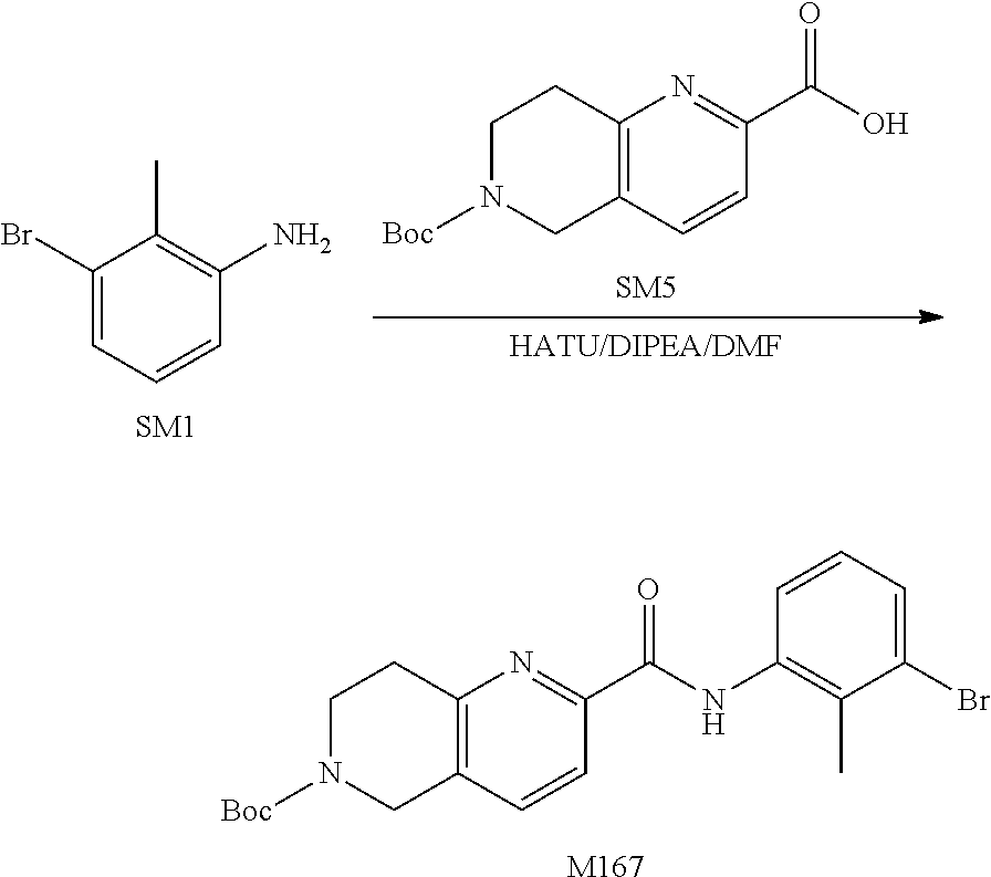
C1N([Boc])CC2=C(C1)N=C(C(O)=O)C=C2.C1(Br)=CC=CC(N)=C1C.C1N([Boc])CC2=C(C1)N=C(C(NC1=C(C)C(Br)=CC=C1)=O)C=C2.[M167]
